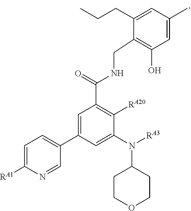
C1(CNC(C2=C([RA20])C(N([RA3])C3CCOCC3)=CC(C3=CC=C([RA1])N=C3)=C2)=O)=C(O)C=C(C)C=C1CCC
